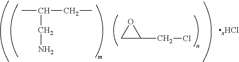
C1C(CCl)O1.CC(CN)CC
